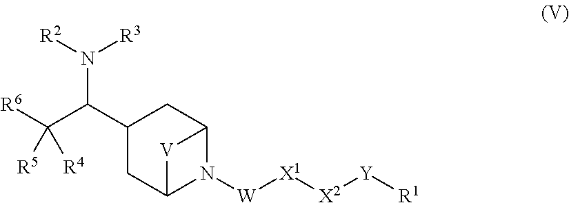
[R6]C(C(C1CC2N([W][X1][X2][Y][R1])C(C1)[V]2)N([R2])[R3])([R4])[R5]
